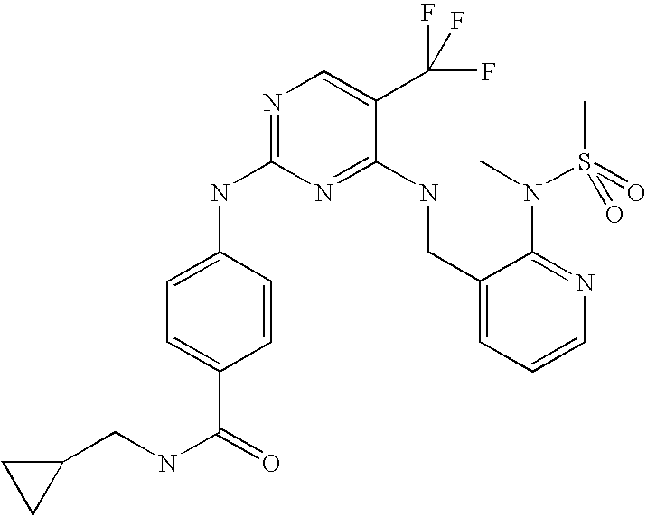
C1(CNC2=NC(NC3=CC=C(C(=O)NCC4CC4)C=C3)=NC=C2C(F)(F)F)=CC=CN=C1N(C)S(C)(=O)=O
